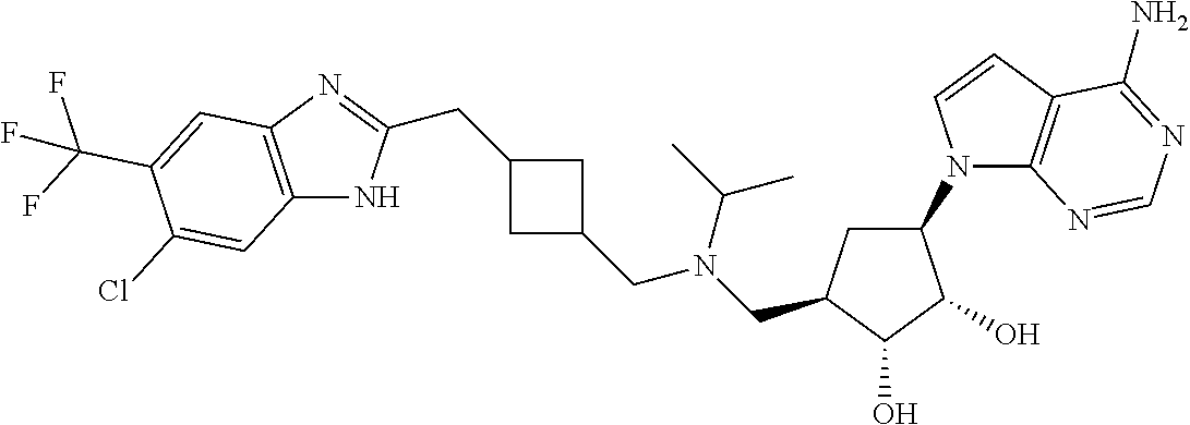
C12=C(N=C(CC3CC(CN(CC4CC(N5C6=C(C=C5)C(N)=NC=N6)C(O)C4O)C(C)C)C3)N1)C=C(C(F)(F)F)C(Cl)=C2
